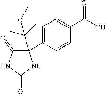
C1=CC(C2(C(C)(C)OC)C(=O)NC(=O)N2)=CC=C1C(O)=O
